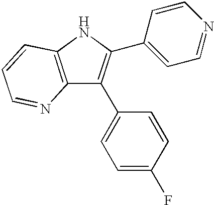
C12=C(NC(C3=CC=NC=C3)=C1C1=CC=C(F)C=C1)C=CC=N2
